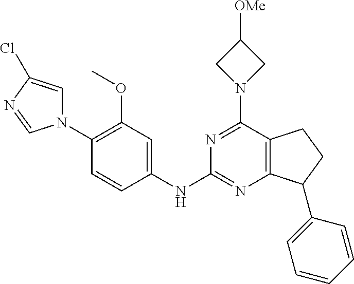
C1(OC)=C(N2C=C(Cl)N=C2)C=CC(NC2=NC3=C(C(N4CC([OMe])C4)=N2)CCC3C2=CC=CC=C2)=C1
